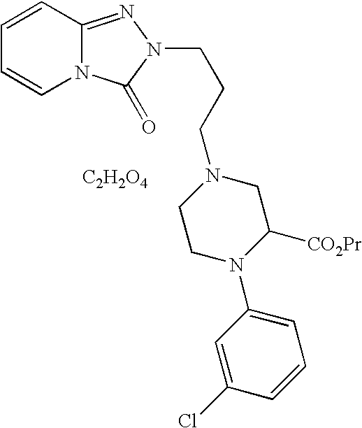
C1=CC2=NN(CCCN3CCN(C4=CC=CC(Cl)=C4)C([CO2Pr])C3)C(=O)N2C=C1.[C2H2O4]
